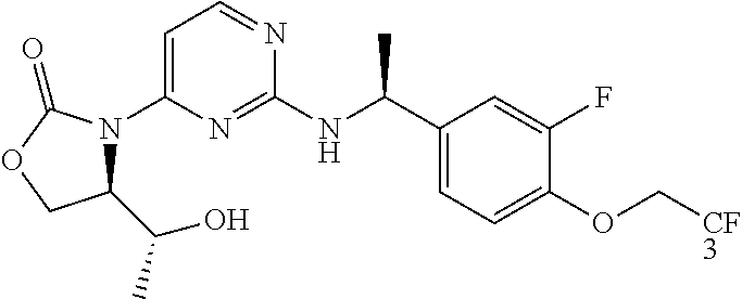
C1=C(N2C(C(C)O)COC2=O)N=C(NC(C2=CC=C(OC[CF3])C(F)=C2)C)N=C1
